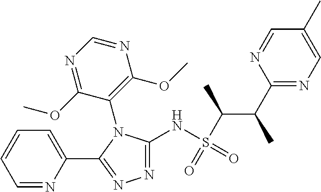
N1=C(NS(=O)(C(C)C(C)C2=NC=C(C)C=N2)=O)N(C2=C(OC)N=CN=C2OC)C(C2=CC=CC=N2)=N1
